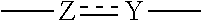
[Y](C):[Z]C
